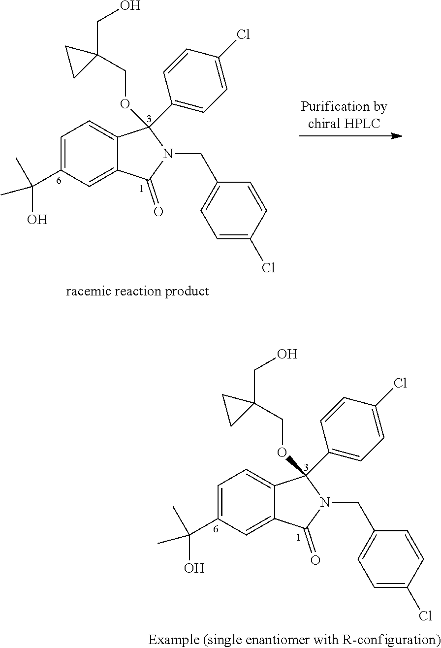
C1=C(C(O)(C)C)C=C2C(=C1)C(C1=CC=C(Cl)C=C1)(OCC1(CO)CC1)N(CC1=CC=C(Cl)C=C1)C2=O.C1=C(C(O)(C)C)C=C2C(=C1)C(C1=CC=C(Cl)C=C1)(OCC1(CO)CC1)N(CC1=CC=C(Cl)C=C1)C2=O
